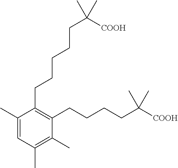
C1=C(C)C(CCCCCC(C)(C)[COOH])=C(CCCCC(C)(C)[COOH])C(C)=C1C
